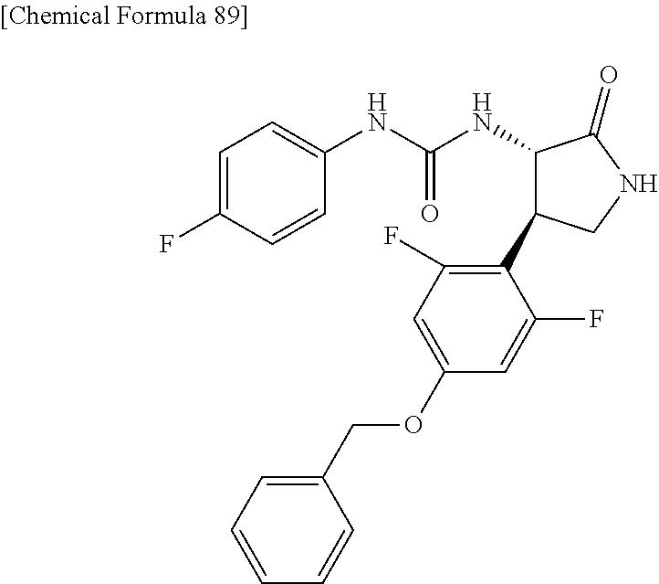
C1=C(F)C=CC(NC(NC2C(C3=C(F)C=C(OCC4=CC=CC=C4)C=C3F)CNC2=O)=O)=C1
